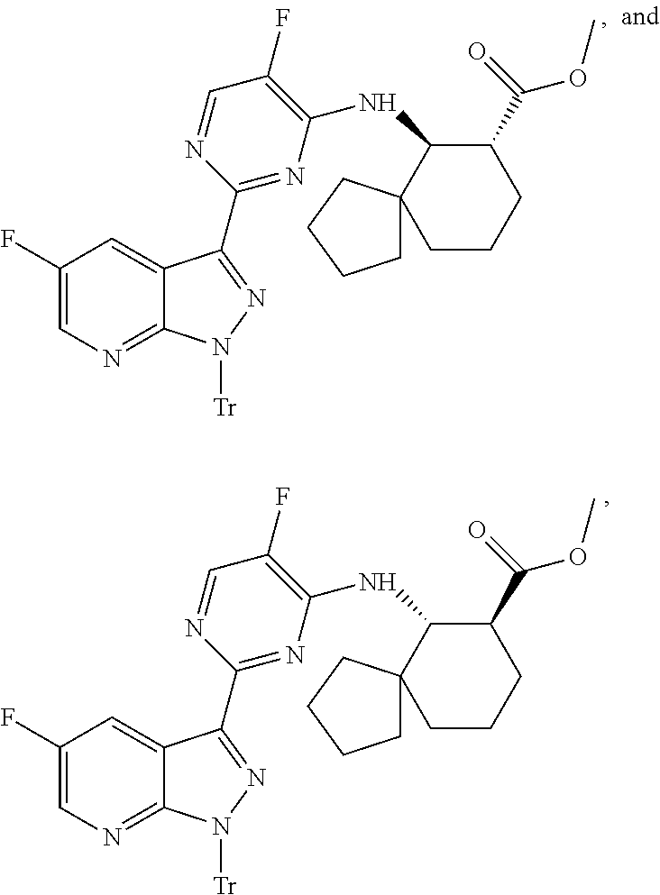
C1(F)=CN=C2C(=C1)C(C1=NC(NC3C(C(OC)=O)CCCC34CCCC4)=C(F)C=N1)=NN2[Tr].C1(F)=CN=C2C(=C1)C(C1=NC(NC3C(C(OC)=O)CCCC34CCCC4)=C(F)C=N1)=NN2[Tr]
